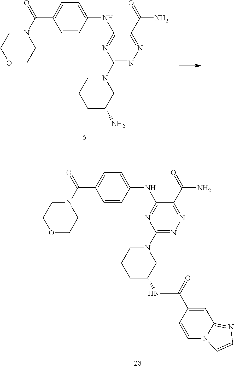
O1CCN(C(C2=CC=C(NC3=NC(N4CCCC(N)C4)=NN=C3C(N)=O)C=C2)=O)CC1.O1CCN(C(C2=CC=C(NC3=NC(N4CCCC(NC(C5=CC6=NC=CN6C=C5)=O)C4)=NN=C3C(N)=O)C=C2)=O)CC1
